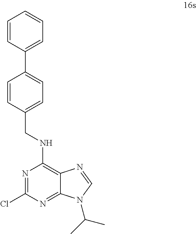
N1=C(Cl)N=C2C(=C1NCC1=CC=C(C3=CC=CC=C3)C=C1)N=CN2C(C)C
